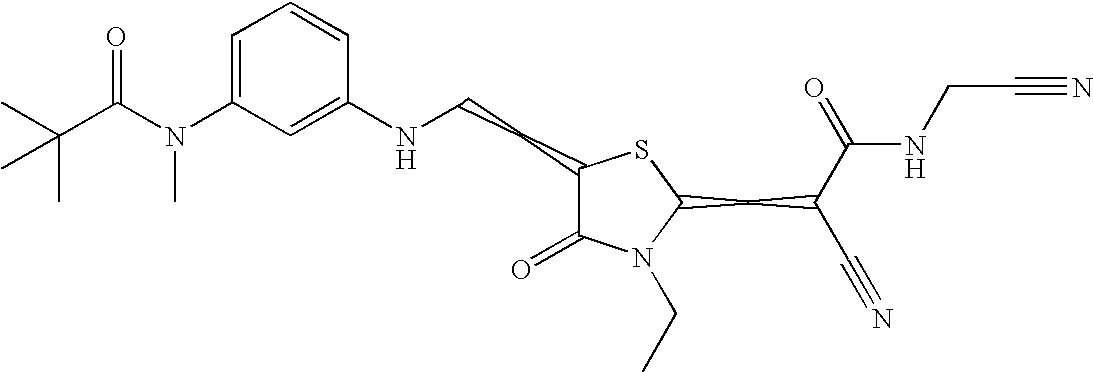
C1=C(N(C(C(C)(C)C)=O)C)C=C(NCCC2C(=O)N(CC)C(CC(C#N)C(=O)NCC#N)S2)C=C1
